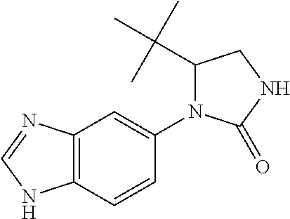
C12=C(C=CC(N3C(C(C)(C)C)CNC3=O)=C1)NC=N2
